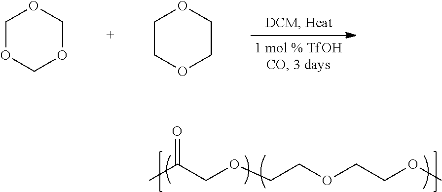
C1OCOCO1.C1COCCO1.CC(COCCOCCOC)=O
